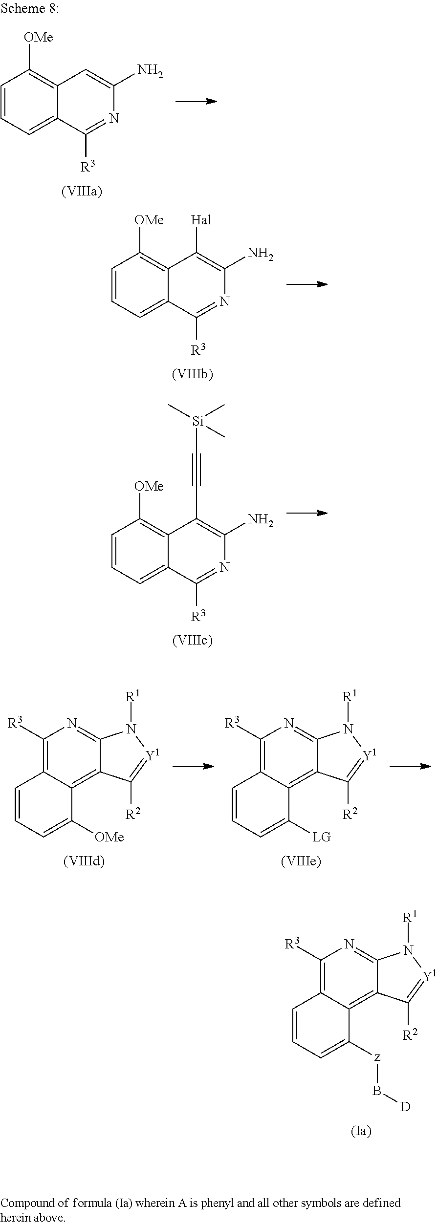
C1([R3])=C2C(=C3C(=N1)N([R1])[Y1]=C3[R2])C([z]B[D])=CC=C2.C1=CC=C2C(=C1[OMe])C([Hal])=C(N)N=C2[R3].C1=CC=C2C(=C1[OMe])C(C#C[Si](C)(C)C)=C(N)N=C2[R3].C1([R3])=C2C(=C3C(=N1)N([R1])[Y1]=C3[R2])C([LG])=CC=C2.C1([R3])=C2C(=C3C(=N1)N([R1])[Y1]=C3[R2])C([OMe])=CC=C2.C1=CC=C2C(=C1[OMe])C=C(N)N=C2[R3]
